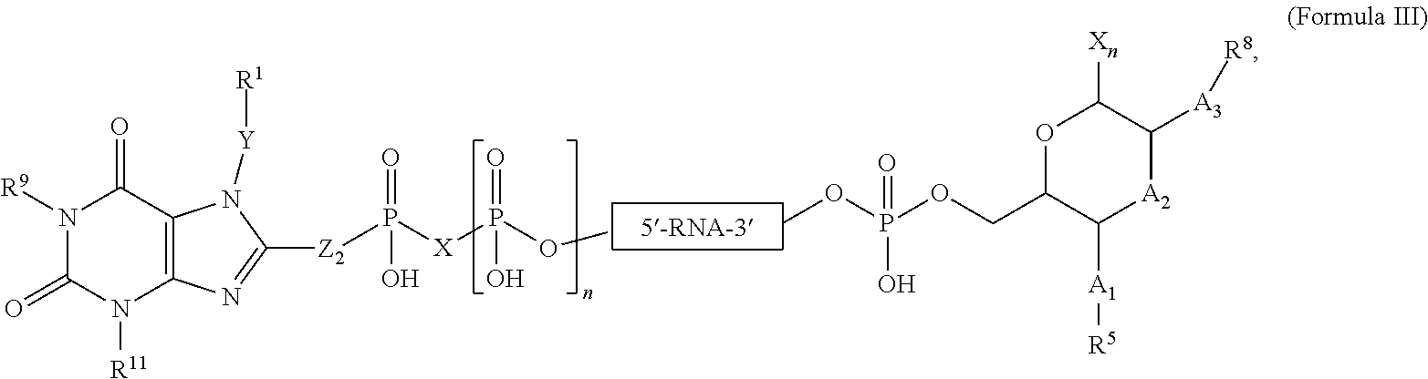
COP(O)(OCC1C([A1][R5])[A2]C([A3][R8])C([Xn])O1)=O.COP([X]P([Z2]C1=NC2=C(C(=O)N([R9])C(=O)N2[R11])N1[Y][R1])(=O)O)(=O)O
